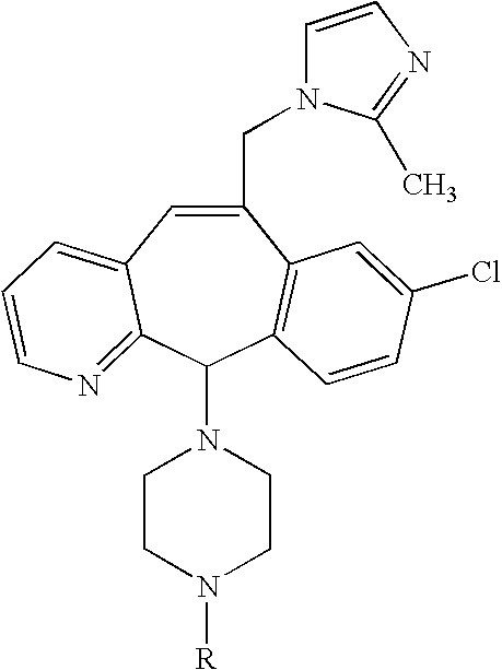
C1(CN2C=CN=C2C)=CC2=CC=CN=C2C(N2CCN([R])CC2)C2=C1C=C(Cl)C=C2
